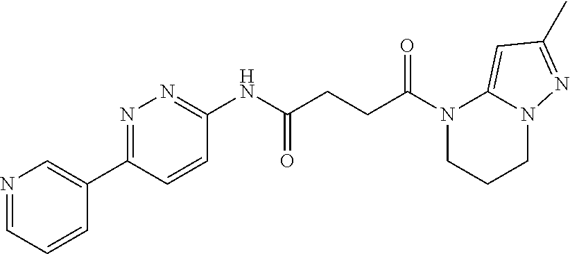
C1(NC(CCC(N2CCCN3C2=CC(C)=N3)=O)=O)=NN=C(C2=CN=CC=C2)C=C1
